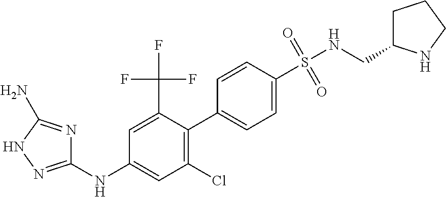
C1(NC2=CC(Cl)=C(C3=CC=C(S(NCC4CCCN4)(=O)=O)C=C3)C(C(F)(F)F)=C2)=NNC(N)=N1
